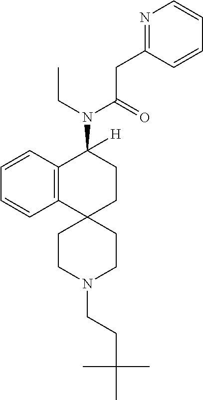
C12=C(C=CC=C1)C(N(C(CC1=NC=CC=C1)=O)CC)([H])CCC21CCN(CCC(C)(C)C)CC1
